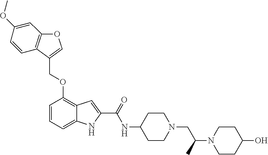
O(C1=C2C(=CC=C1)NC(C(NC1CCN(CC(N3CCC(O)CC3)C)CC1)=O)=C2)CC1=COC2=C1C=CC(OC)=C2
